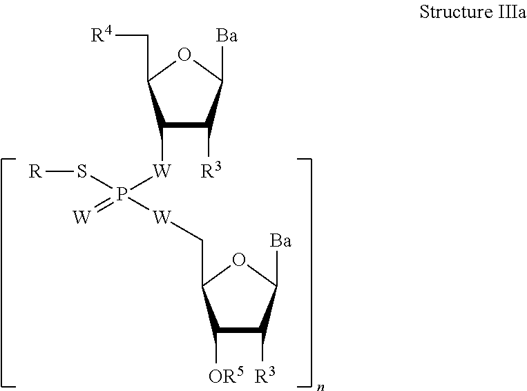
C1([W]P(S[R])(=[W])[W]CC2C([OR5])C([R3])C([Ba])O2)C([R3])C([Ba])OC1C[R4]
